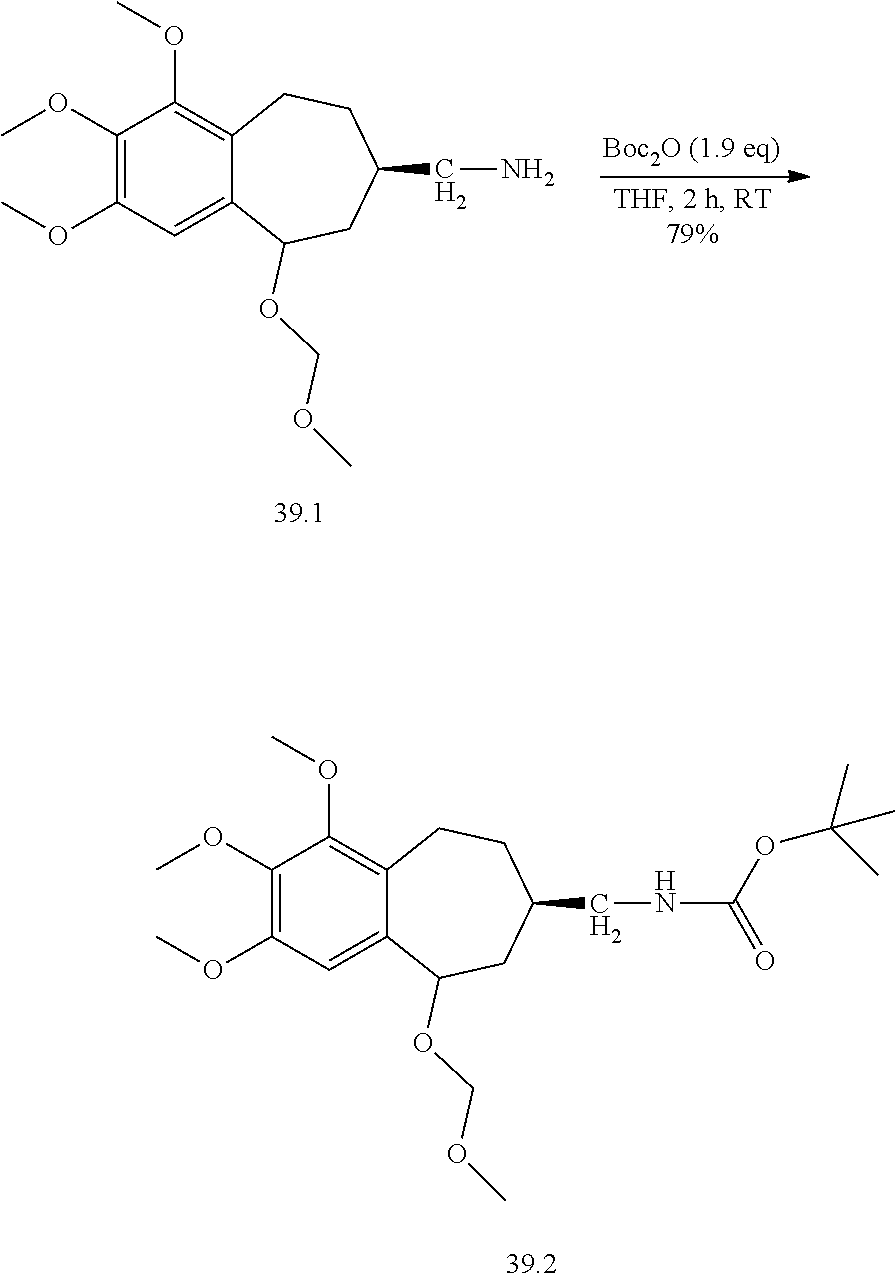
C1(OC)=C(OC)C=C2C(=C1OC)CCC(CNC(=O)OC(C)(C)C)CC2OCOC.C1(OC)=C(OC)C=C2C(=C1OC)CCC(CN)CC2OCOC
